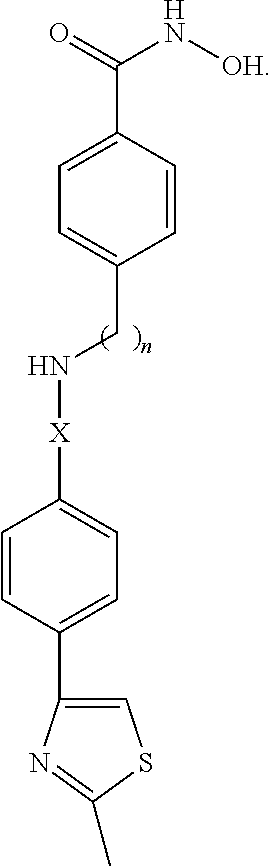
C1=CC(C(=O)N[OH])=CC=C1CN[X]C1=CC=C(C2=CSC(C)=N2)C=C1
